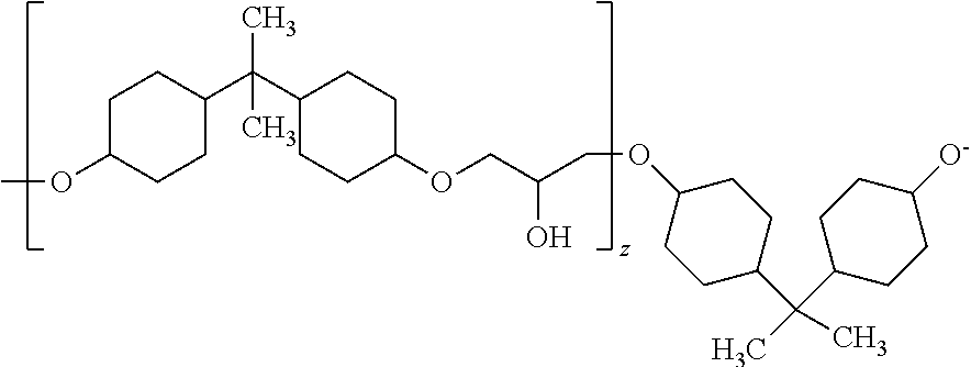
C1C(OC)CCC(C(C2CCC(OCC(O)COC3CCC(C(C4CCC([O-])CC4)(C)C)CC3)CC2)(C)C)C1
